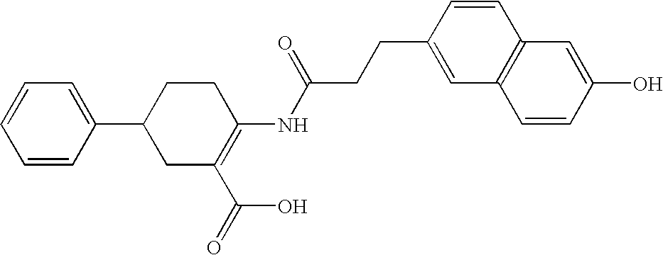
C1=CC(C2CC(C(=O)O)=C(NC(CCC3=CC4=C(C=C3)C=C(O)C=C4)=O)CC2)=CC=C1
